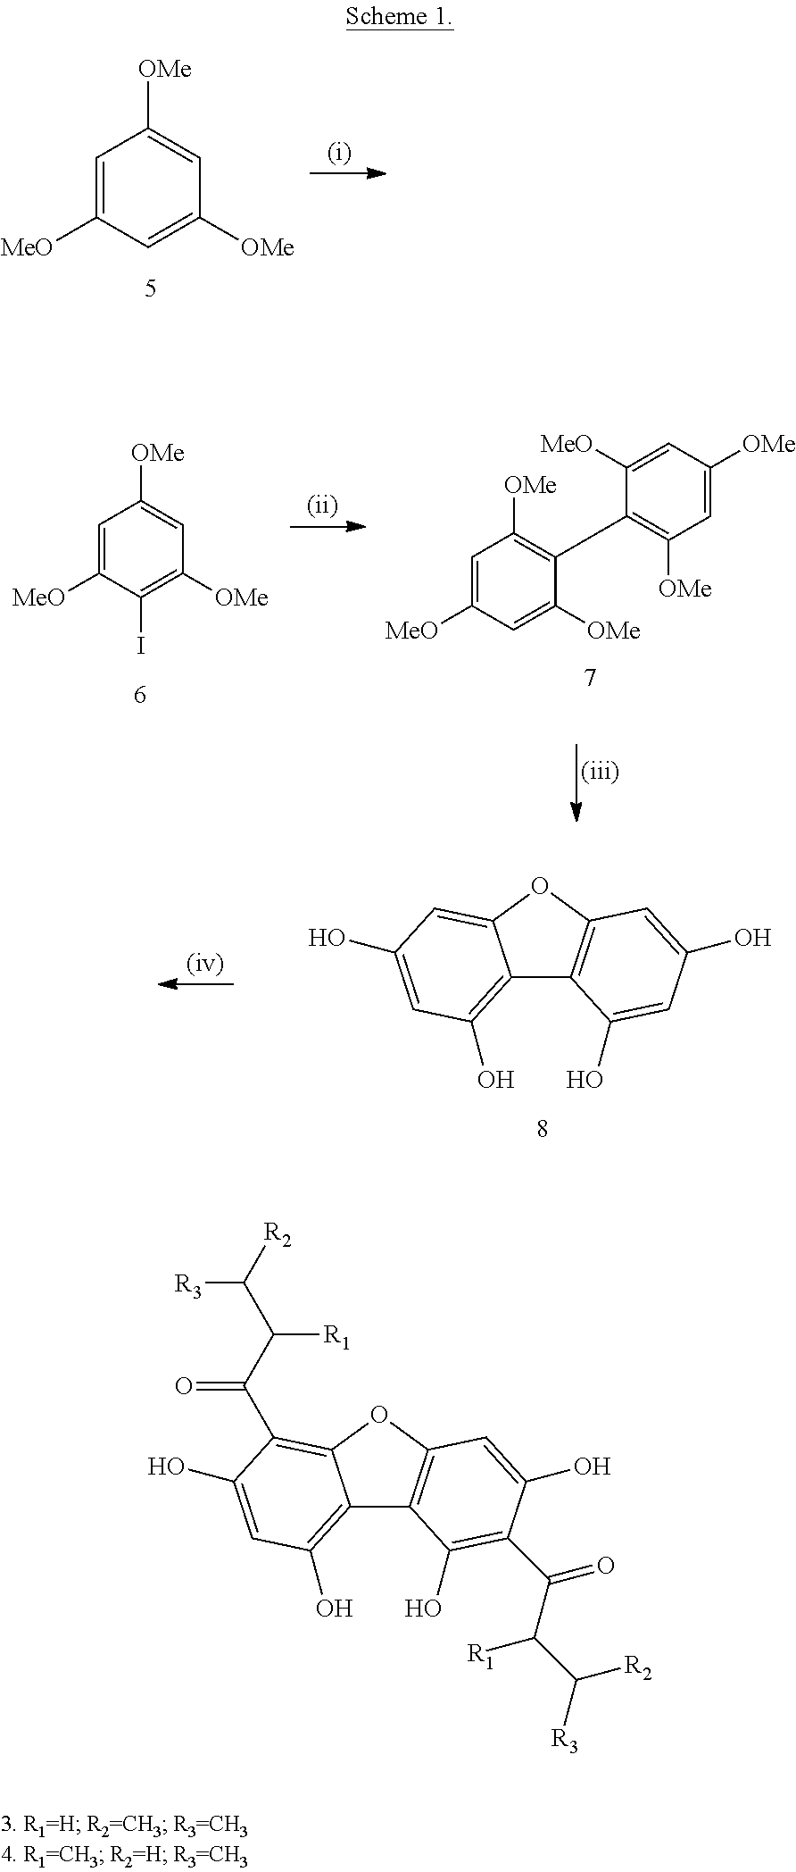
C1=C([MeO])C=C([OMe])C=C1[OMe].C12=C(O)C=C(O)C=C1OC1=C2C(O)=CC(O)=C1.C1=C([MeO])C(I)=C([OMe])C=C1[OMe].C1=C([MeO])C=C([OMe])C(C2=C([OMe])C=C([OMe])C=C2[MeO])=C1[OMe].C12=C(O)C=C(O)C(C(C(C([R2])[R3])[R1])=O)=C1OC1=C2C(O)=C(C(C(C([R3])[R2])[R1])=O)C(O)=C1
